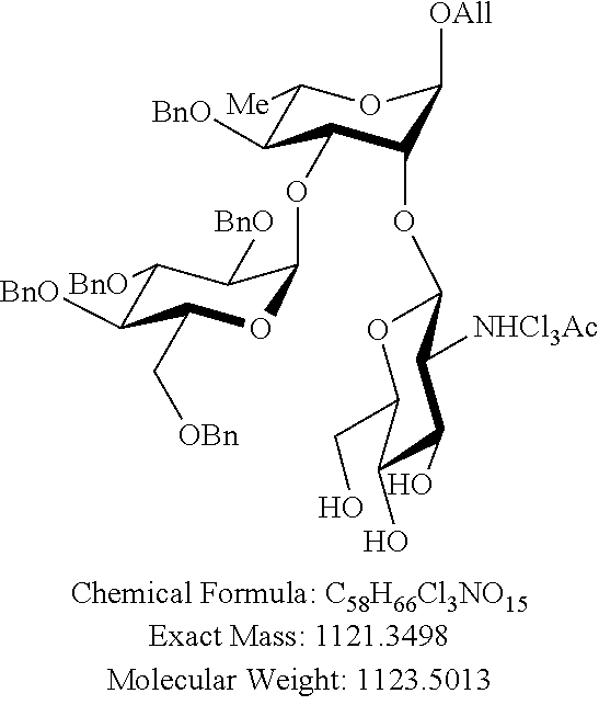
C1([BnO])C(OC2OC(C[OBn])C([BnO])C([BnO])C2[BnO])C(OC2C([NHCl3Ac])C(O)C(O)C(CO)O2)C([OAll])OC1[Me]
